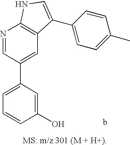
C1=C(C2=CC3=C(N=C2)NC=C3C2=CC=C(C)C=C2)C=C(O)C=C1
